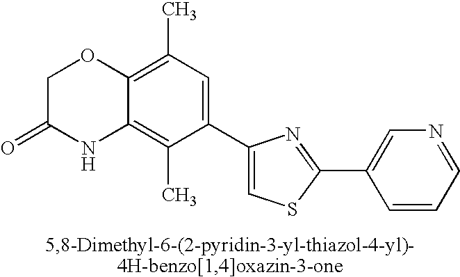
C1C(=O)NC2=C(C)C(C3=CSC(C4=CN=CC=C4)=N3)=CC(C)=C2O1
